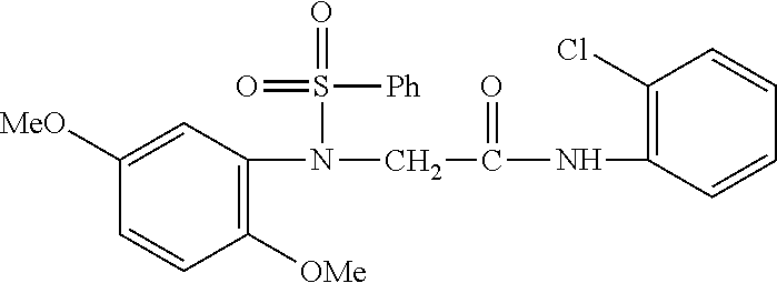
C1([OMe])=C(N(S(=O)([Ph])=O)CC(=O)NC2=C(Cl)C=CC=C2)C=C([MeO])C=C1
